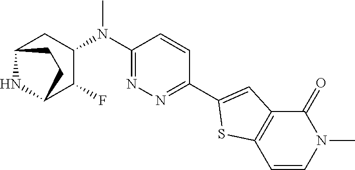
C1(N(C2CC3NC(C2F)CC3)C)=NN=C(C2=CC3=C(S2)C=CN(C)C3=O)C=C1
